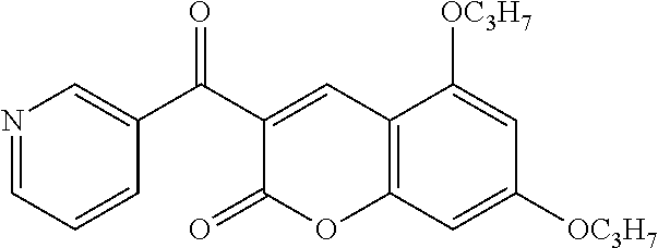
C12=C(C=C([OC3H7])C=C1[OC3H7])OC(=O)C(C(C1=CN=CC=C1)=O)=C2
